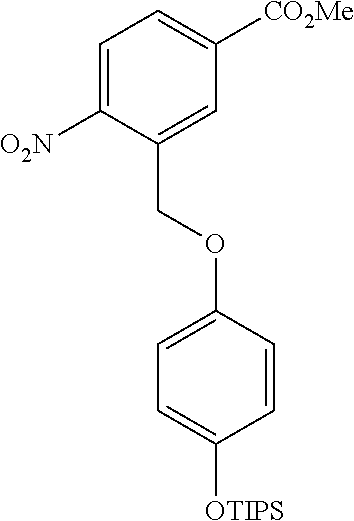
C1=C([O2N])C(COC2=CC=C([OTIPS])C=C2)=CC([CO2Me])=C1
